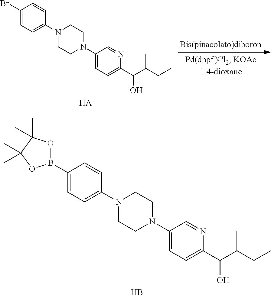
B.C1(B2OC(C)(C)C(C)(C)O2)=CC=C(N2CCN(C3=CC=C(C(C(CC)C)O)N=C3)CC2)C=C1.C1(Br)=CC=C(N2CCN(C3=CC=C(C(C(CC)C)O)N=C3)CC2)C=C1.[HA]
